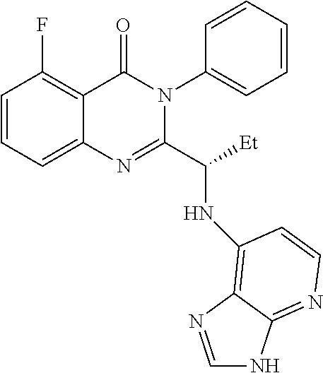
C1=CC=C2C(=C1F)C(=O)N(C1=CC=CC=C1)C(C([Et])NC1=C3C(=NC=C1)NC=N3)=N2
